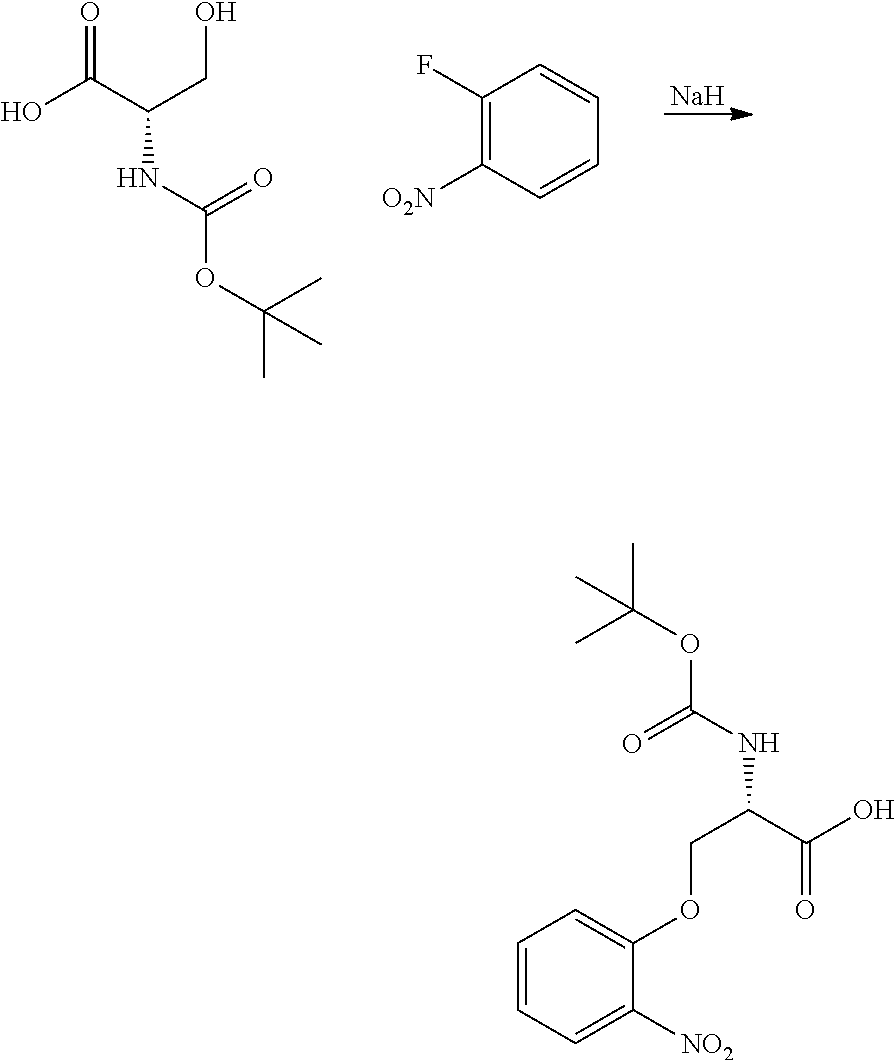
OC(C(CO)NC(OC(C)(C)C)=O)=O.C1(F)=C([O2N])C=CC=C1.[Na].OC(C(COC1=CC=CC=C1[NO2])NC(OC(C)(C)C)=O)=O
